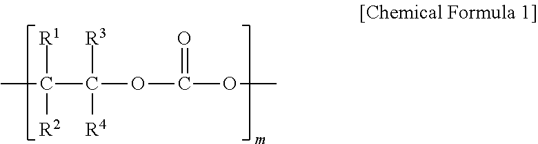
CC([R1])([R2])C([R3])([R4])OC(=O)OC
